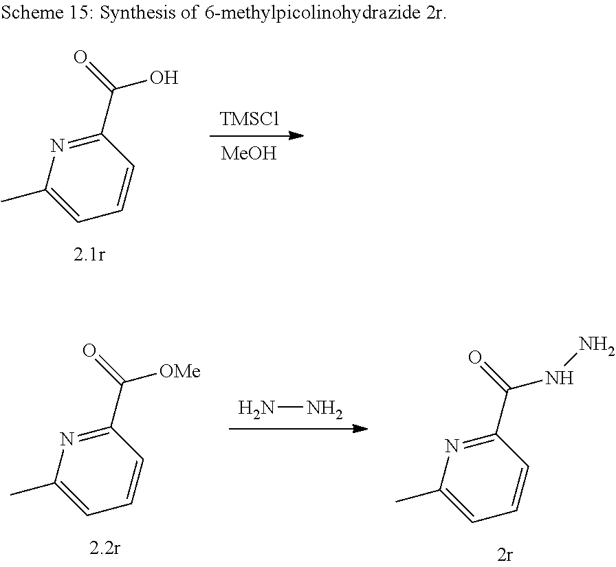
NN.C1(C(=O)[OMe])=NC(C)=CC=C1.C1(C(=O)NN)=NC(C)=CC=C1.[TMSCl].[MeOH].C1(C(=O)O)=NC(C)=CC=C1
